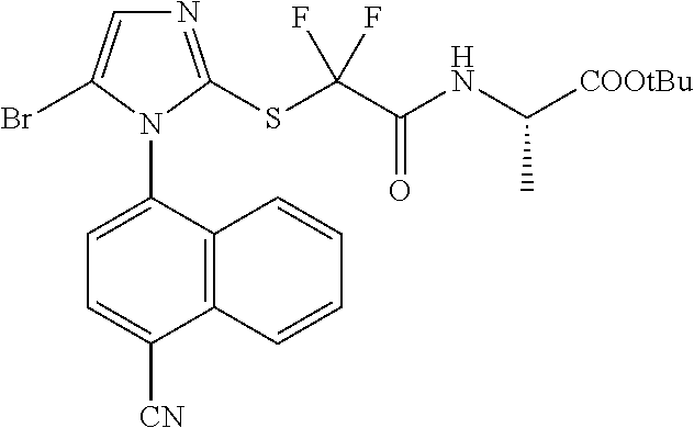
C12=C(C(N3C(Br)=CN=C3SC(C(NC(C)[COOtBu])=O)(F)F)=CC=C1[CN])C=CC=C2
